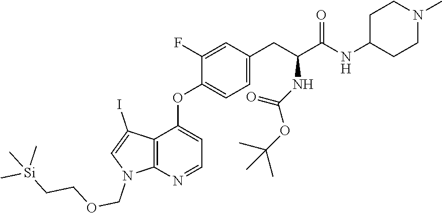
C12=C(N=CC=C1OC1=CC=C(CC(NC(OC(C)(C)C)=O)C(NC3CCN(C)CC3)=O)C=C1F)N(COCC[Si](C)(C)C)C=C2I
